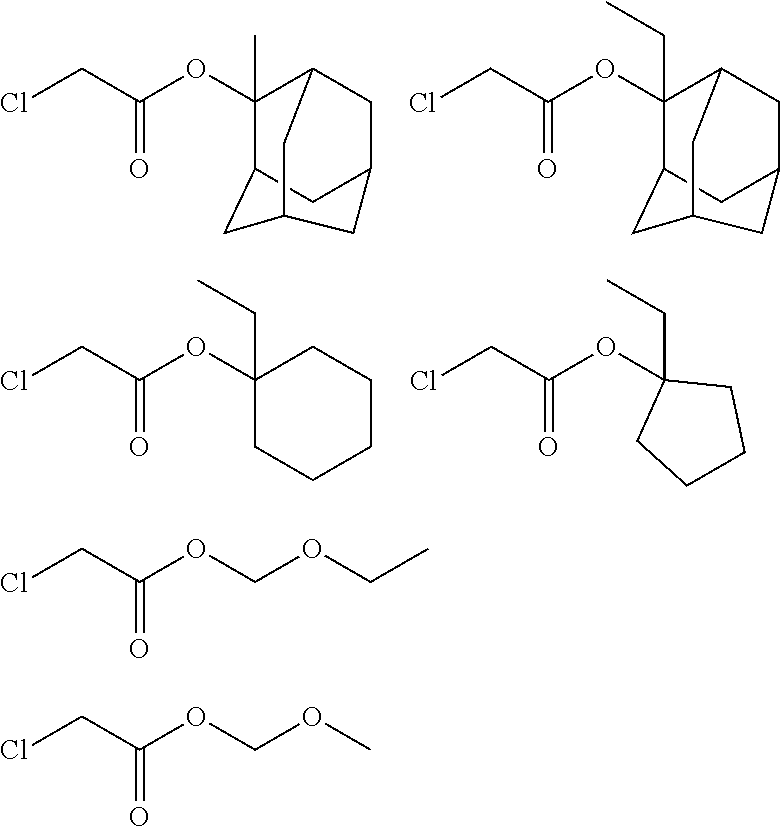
C(Cl)C(OC1(C)C2CC3CC1CC(C3)C2)=O.C(Cl)C(OC1(CC)C2CC3CC1CC(C3)C2)=O.C(Cl)C(OC1(CC)CCCCC1)=O.C(Cl)C(OC1(CC)CCCC1)=O.ClCC(OCOCC)=O.ClCC(OCOC)=O
